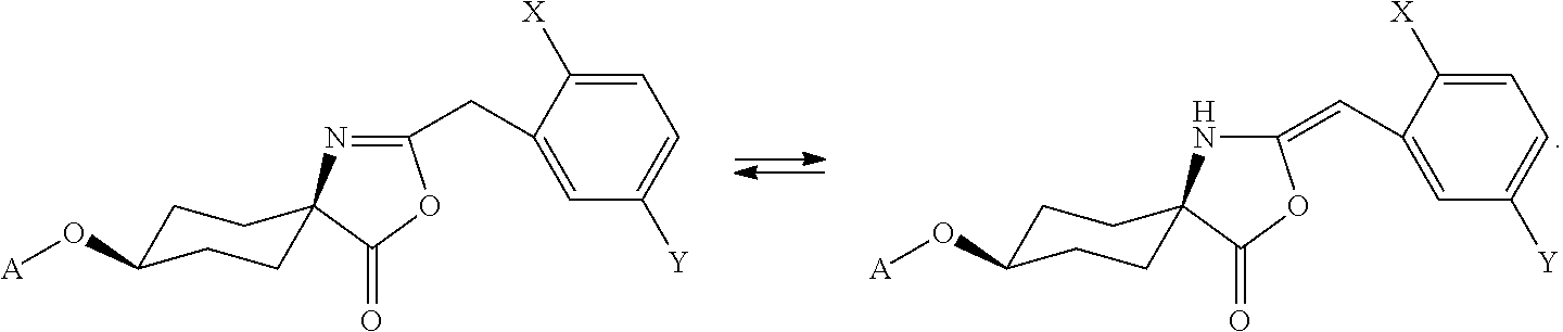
C1=C([X])C(C=C2[HN]C3(CCC(O[A])CC3)C(=O)O2)=CC([Y])=C1.C1=C([X])C(CC2=NC3(CCC(O[A])CC3)C(=O)O2)=CC([Y])=C1
